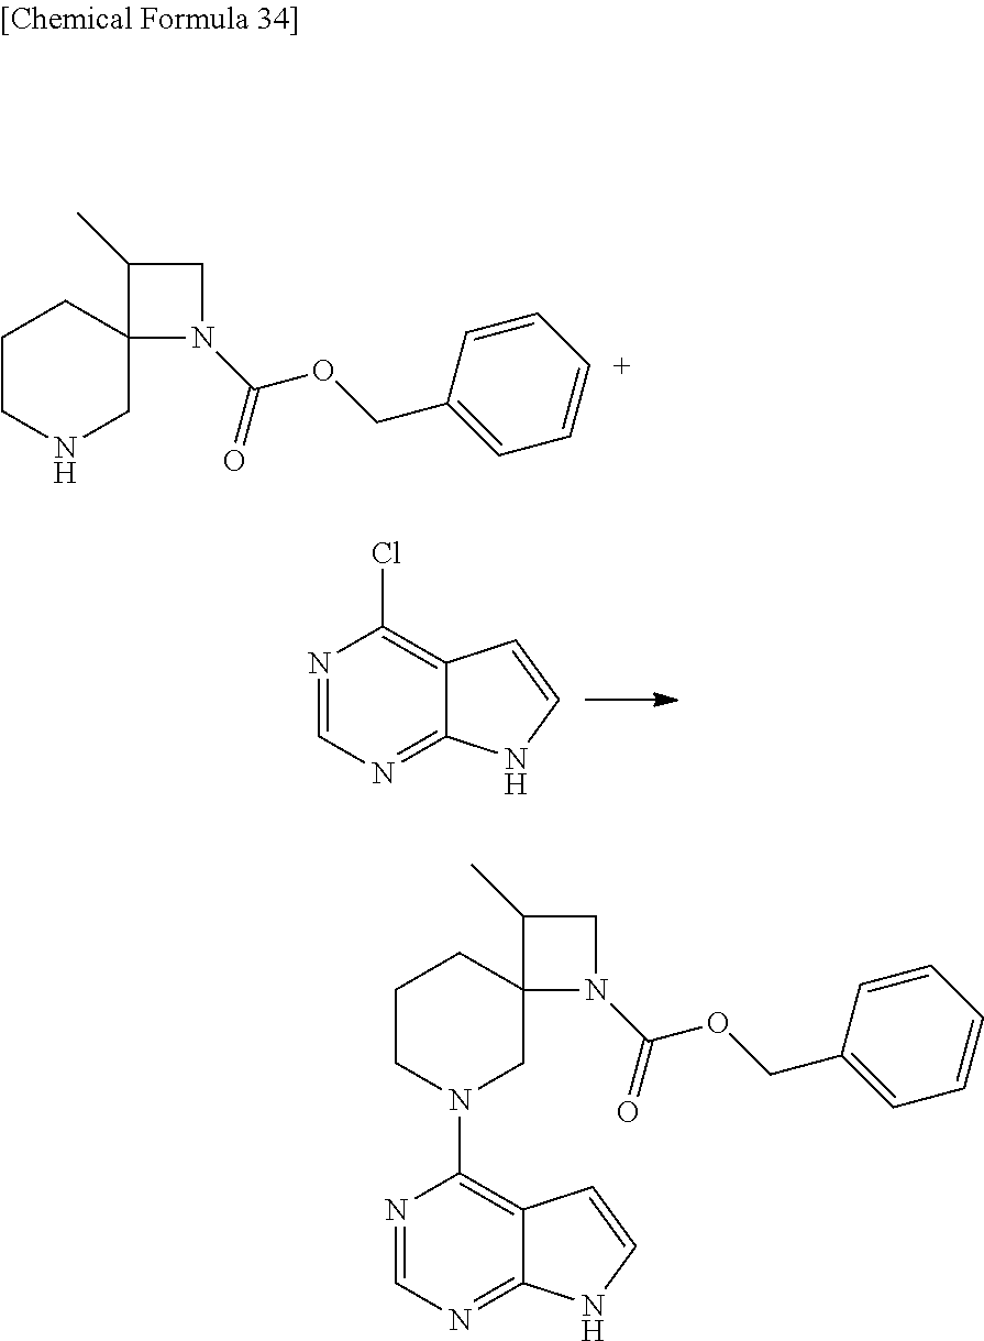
N1=CN=C2C(=C1Cl)C=CN2.C1CNCC2(C1)N(C(=O)OCC1=CC=[C+]C=C1)CC2C.N1=CN=C2C(=C1N1CC3(CCC1)N(C(=O)OCC1=CC=CC=C1)CC3C)C=CN2
